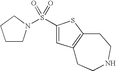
C12=C(CCNCC1)SC(S(=O)(=O)N1CCCC1)=C2
